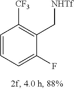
C1=C(F)C(C[NHTf])=C([CF3])C=C1
